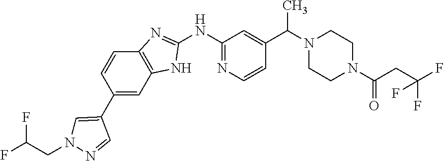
C1=C(C2=CC3=C(C=C2)N=C(NC2=NC=CC(C(N4CCN(C(=O)CC(F)(F)F)CC4)C)=C2)N3)C=NN1CC(F)F
